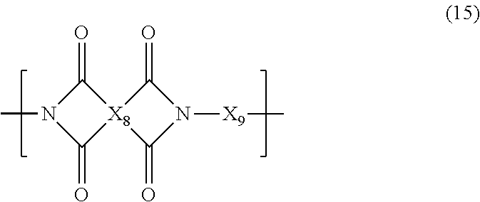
[X9](N1C(=O)[X8]2(C1=O)C(=O)N(C)C2=O)C
